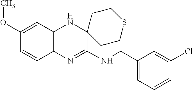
C12=C(N=C(NCC3=CC=CC(Cl)=C3)C3(N1)CCSCC3)C=CC(OC)=C2
